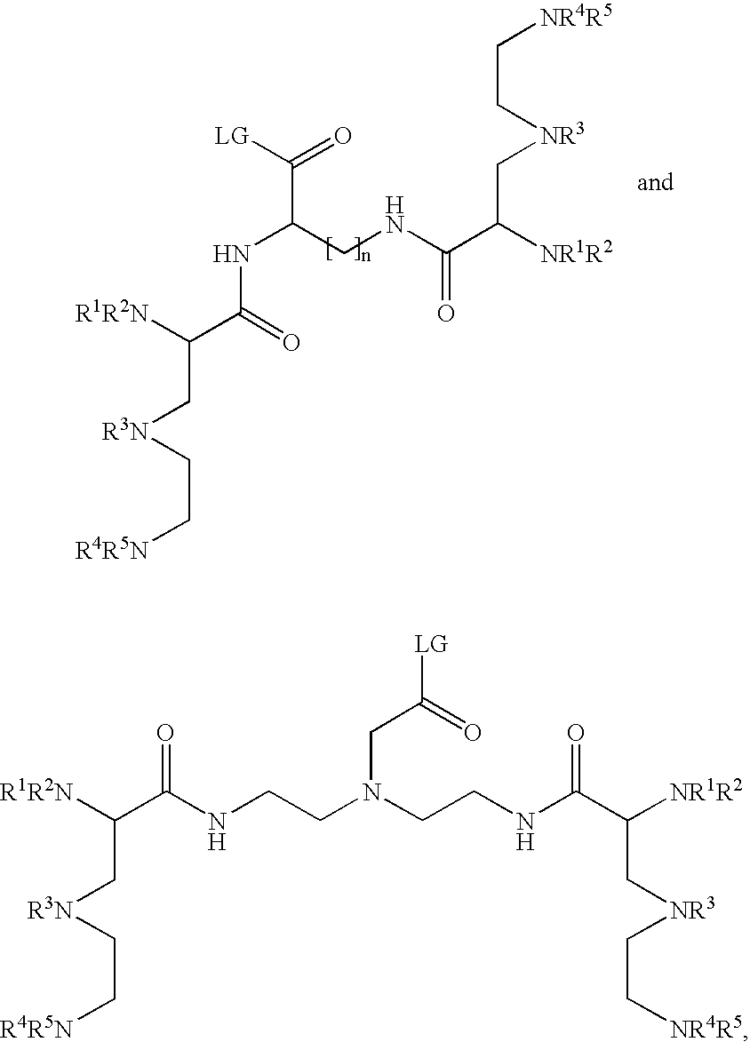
[R1R2N]C(C(=O)NC(C([LG])=O)CNC(C([NR1R2])C[NR3]CC[NR4R5])=O)C[R3N]CC[R4R5N].C(C(NCCN(CCNC(C(C[NR3]CC[NR4R5])[NR1R2])=O)CC(=O)[LG])=O)(C[R3N]CC[R4R5N])[R1R2N]
